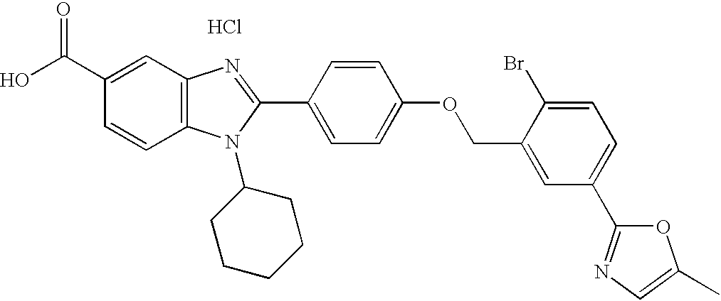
Cl.OC(C1=CC2=C(C=C1)N(C1CCCCC1)C(C1=CC=C(OCC3=CC(C4=NC=C(C)O4)=CC=C3Br)C=C1)=N2)=O
